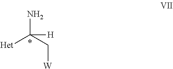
[Het]C(C[W])(N)[H]
